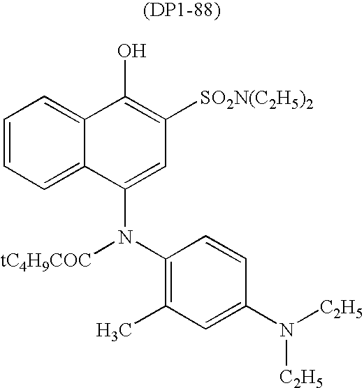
C1=CC=C2C(=C1)C(O)=C([SO2N(C2H5)2])C=C2N(C1=C(C)C=C(N([C2H5])[C2H5])C=C1)[tC4H9COC]
